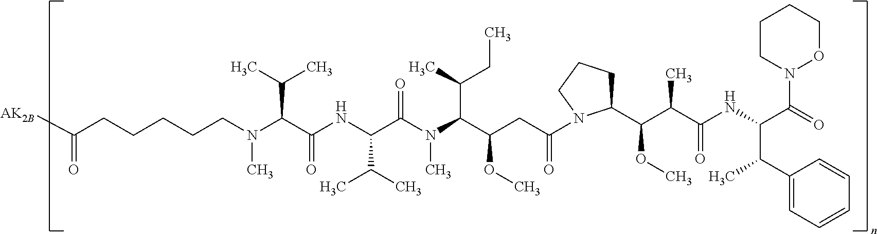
N(C(C(NC(C(N(C(C(CC(=O)N1C(C(C(C(NC(C(N2CCCCO2)=O)C(C2=CC=CC=C2)C)=O)C)OC)CCC1)OC)C(C)CC)C)=O)C(C)C)=O)C(C)C)(C)CCCCCC([AK2B])=O
